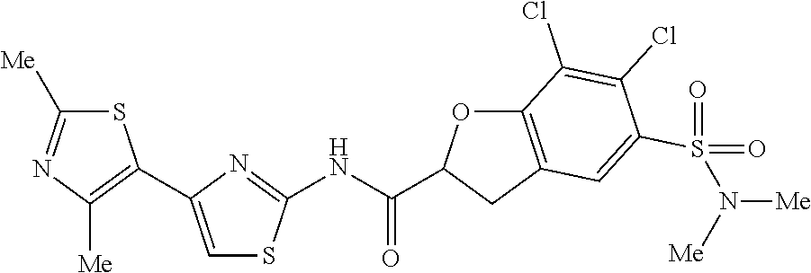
S1C([Me])=NC([Me])=C1C1=CSC(NC(=O)C2OC3=C(C2)C=C(S(=O)(=O)N([Me])[Me])C(Cl)=C3Cl)=N1
